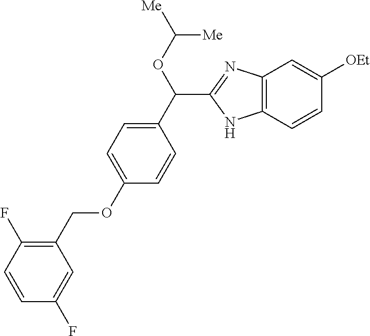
C1(C(OC([Me])[Me])C2=NC3=C(N2)C=CC([OEt])=C3)=CC=C(OCC2=C(F)C=CC(F)=C2)C=C1
